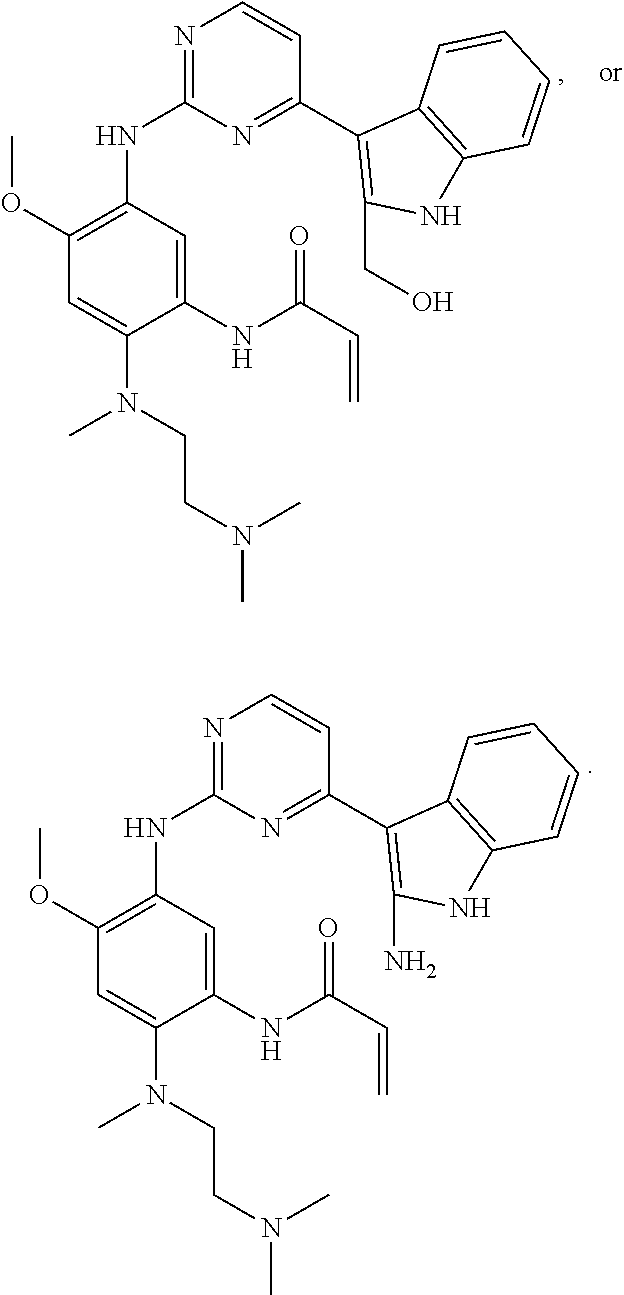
N1=C(NC2=C(OC)C=C(N(C)CCN(C)C)C(NC(C=C)=O)=C2)N=C(C2=C(CO)NC3=C2C=CC=C3)C=C1.N1=C(NC2=C(OC)C=C(N(C)CCN(C)C)C(NC(C=C)=O)=C2)N=C(C2=C(N)NC3=C2C=CC=C3)C=C1
